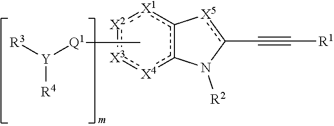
[Y]([R4])([R3])[Q1]CC.[X1]1c2c([X4]:[X3]:[X2]:1)N([R2])c(C#C[R1])[X5]-2
